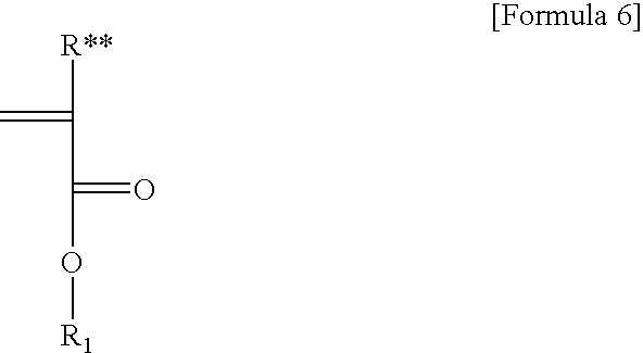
[R**]C(=C)C(=O)O[R1]
